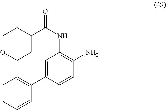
C1=CC=CC=C1C1=CC(NC(=O)C2CCOCC2)=C(N)C=C1
